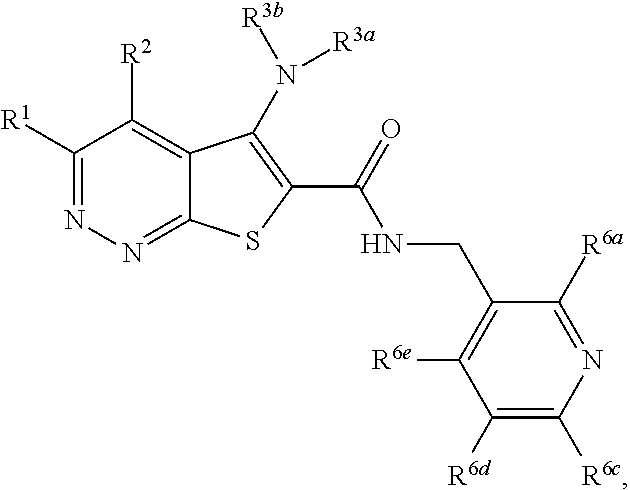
C1([R1])=NN=C2C(=C1[R2])C(N([R3b])[R3a])=C(C(NCC1=C([R6e])C([R6d])=C([R6c])N=C1[R6a])=O)S2
